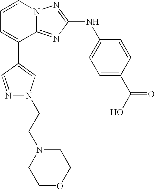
C1=CN2C(=NC(NC3=CC=C(C(O)=O)C=C3)=N2)C(C2=CN(CCN3CCOCC3)N=C2)=C1
